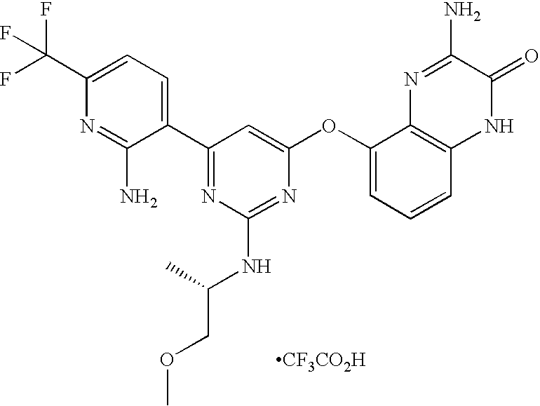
C1(C(F)(F)F)=CC=C(C2=NC(NC(COC)C)=NC(OC3=CC=CC4=C3N=C(N)C(=O)N4)=C2)C(N)=N1.[CF3CO2H]
